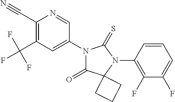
C1(C#N)=C(C(F)(F)F)C=C(N2C(=O)C3(N(C4=C(F)C(F)=CC=C4)C2=S)CCC3)C=N1
